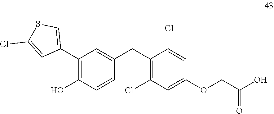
C1(C2=CSC(Cl)=C2)=C(O)C=CC(CC2=C(Cl)C=C(OCC(O)=O)C=C2Cl)=C1
